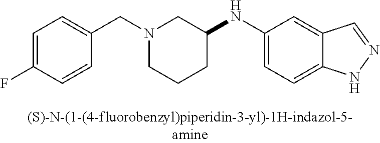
C1=C(F)C=CC(CN2CCCC(NC3=CC=C4C(=C3)C=NN4)C2)=C1
